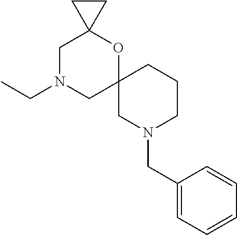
CCN1CC2(OC3(C1)CC3)CN(CC1=CC=CC=C1)CCC2
